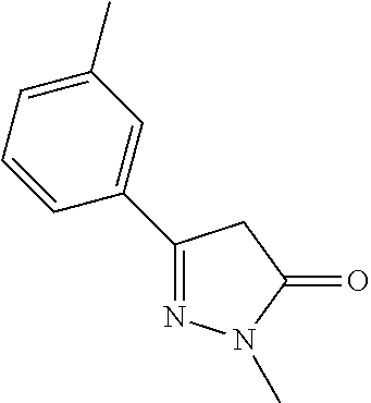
C1(C2=CC(C)=CC=C2)=NN(C)C(=O)C1
